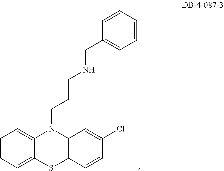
C1=CC=C2C(=C1)N(CCCNCC1=CC=CC=C1)C1=C(S2)C=CC(Cl)=C1
